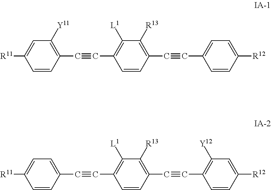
[R11]C1=CC([Y11])=C(C#CC2=C([L1])C([R13])=C(C#CC3=CC=C([R12])C=C3)C=C2)C=C1.[R11]C1=CC=C(C#CC2=C([L1])C([R13])=C(C#CC3=C([Y12])C=C([R12])C=C3)C=C2)C=C1
